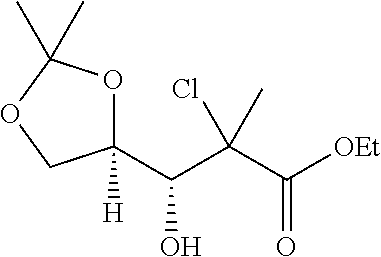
C1(C(C(C([OEt])=O)(C)Cl)O)([H])OC(C)(C)OC1
